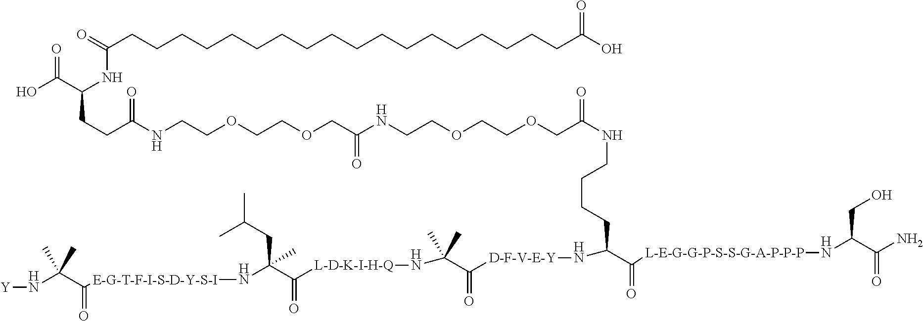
C(CCCCCCCCCCCCCCCCCCC(O)=O)(=O)NC(CCC(NCCOCCOCC(NCCOCCOCC(NCCCCC(N[D-F-V-E-Y]C(C(N[L-D-K-I-H-Q]C(C(CC(C)C)(C)N[E-G-T-F-I-S-D-Y-S-I]C(C(C)(C)N[Y])=O)=O)(C)C)=O)C([L-E-G-G-P-S-S-G-A-P-P-P]NC(C(=O)N)CO)=O)=O)=O)=O)C(O)=O
